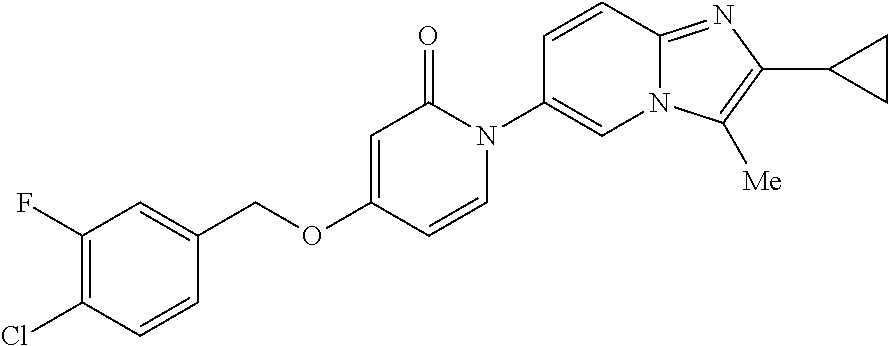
C1(COC2=CC(=O)N(C3=CN4C(=NC(C5CC5)=C4[Me])C=C3)C=C2)=CC(F)=C(Cl)C=C1
